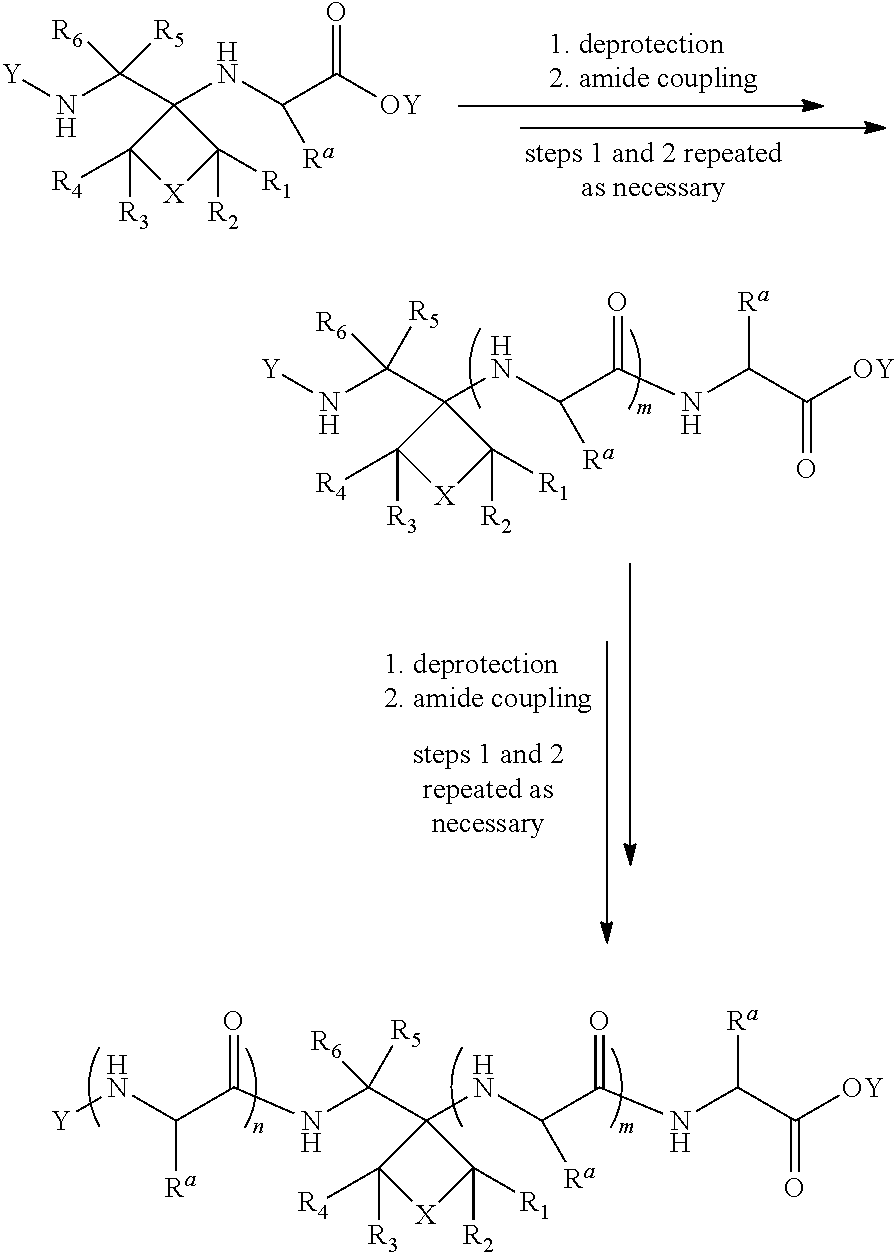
N(C(C([OY])=O)[Ra])C1(C(N[Y])([R6])[R5])C([R3])([R4])[X]C1([R2])[R1].N(C(C(NC([Ra])C(=O)[OY])=O)[Ra])C1(C(N[Y])([R6])[R5])C([R3])([R4])[X]C1([R2])[R1].[Y]NC(C(NC(C1(NC(C(NC(C([OY])=O)[Ra])=O)[Ra])C([R3])([R4])[X]C1([R2])[R1])([R6])[R5])=O)[Ra]
